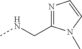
N(CC1=NC=CN1C)C
